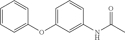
C1=CC=C(OC2=CC=CC(NC(C)=O)=C2)C=C1
